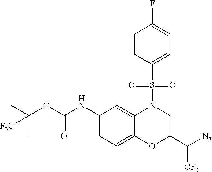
C1(NC(OC(C)(C)[F3C])=O)=CC=C2C(=C1)N(S(C1=CC=C(F)C=C1)(=O)=O)CC(C([N3])[CF3])O2
